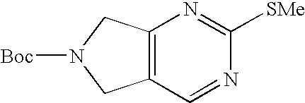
C12=C(CN([Boc])C1)N=C([SMe])N=C2
